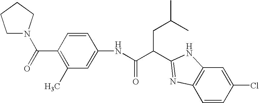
N(C(C(CC(C)C)C1=NC2=C(C=C(Cl)C=C2)N1)=O)C1=CC(C)=C(C(=O)N2CCCC2)C=C1
